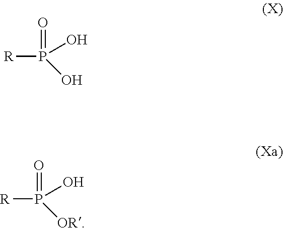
[R]P(O)(O)=O.[R]P(O)([OR])=O
